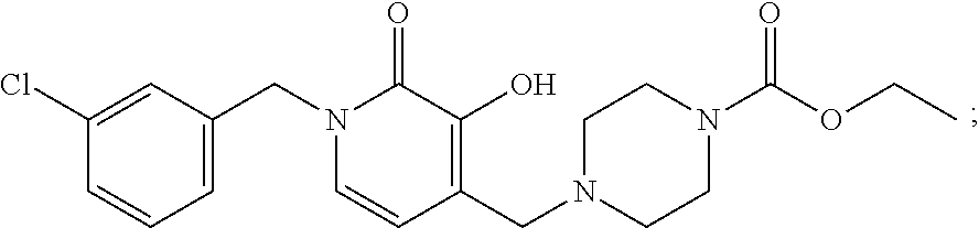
C(N1C(=O)C(O)=C(CN2CCN(C(OCC)=O)CC2)C=C1)C1=CC=CC(Cl)=C1
